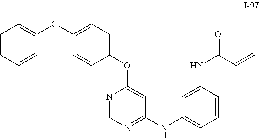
C1=CC=CC(OC2=CC=C(OC3=CC(NC4=CC=CC(NC(=O)C=C)=C4)=NC=N3)C=C2)=C1
